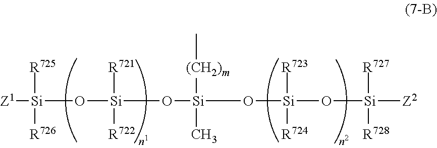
O([Si]([R721])([R722])O[Si]([R725])([R726])[Z1])[Si]([(CH2)m]C)(C)O[Si]([R723])([R724])O[Si]([R727])([R728])[Z2]
